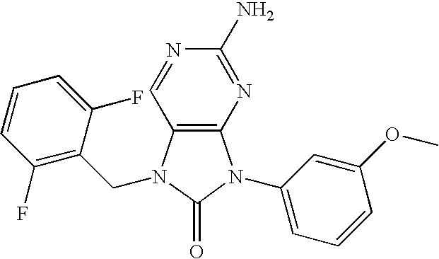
C12=C(N(CC3=C(F)C=CC=C3F)C(=O)N1C1=CC=CC(OC)=C1)C=NC(N)=N2
